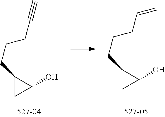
C1(CCCC#C)CC1O.C1(CCCC=C)CC1O
